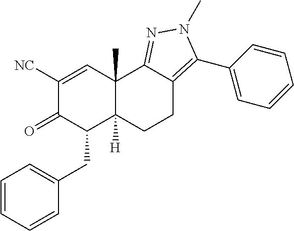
C1([NC])=CC2(C)C([H])(C(CC3=CC=CC=C3)C1=O)CCC1=C(C3=CC=CC=C3)N(C)N=C21
